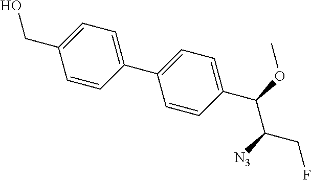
C1=CC(C2=CC=C(C(OC)C([N3])CF)C=C2)=CC=C1CO
